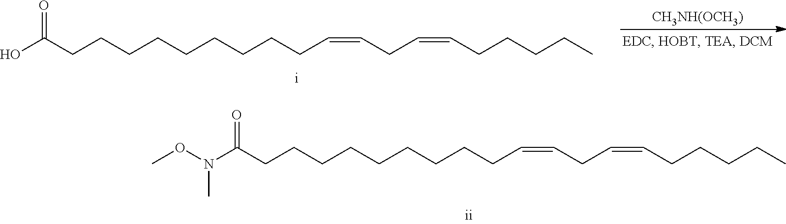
[CH3NH(OCH3)].O=C(CCCCCCCCCC=CCC=CCCCCC)O.O=C(CCCCCCCCCC=CCC=CCCCCC)N(OC)C
